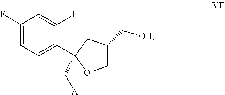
[OH]CC1COC(C2=CC=C(F)C=C2F)(C[A])C1
